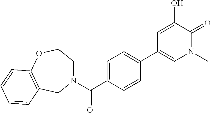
C1=C(C(=O)N2CCOC3=C(C2)C=CC=C3)C=CC(C2=CN(C)C(=O)C(O)=C2)=C1
